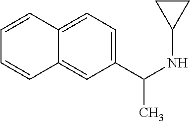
C1(C(NC2CC2)C)=CC=C2C(=C1)C=CC=C2
